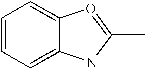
C1=CC=C2C(=C1)O=C(C)N2
